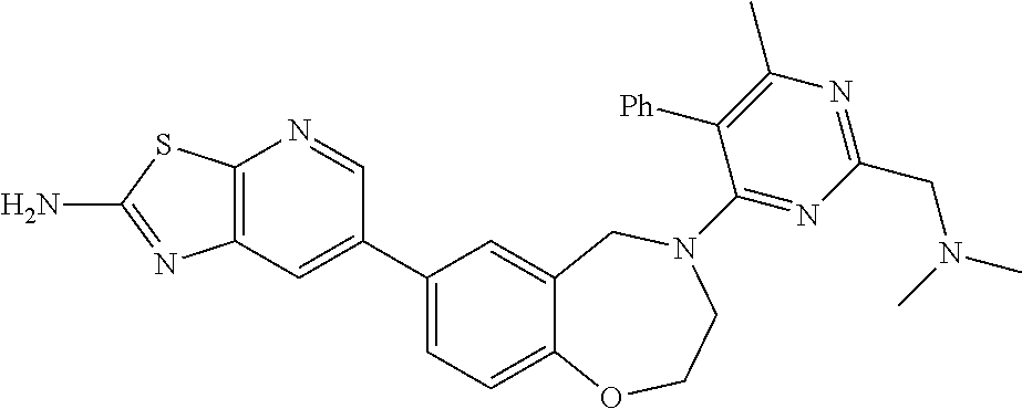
C12=C(C=C(C3=CC=C4C(=C3)CN(C3=NC(CN(C)C)=NC(C)=C3[Ph])CCO4)C=N1)N=C(N)S2
